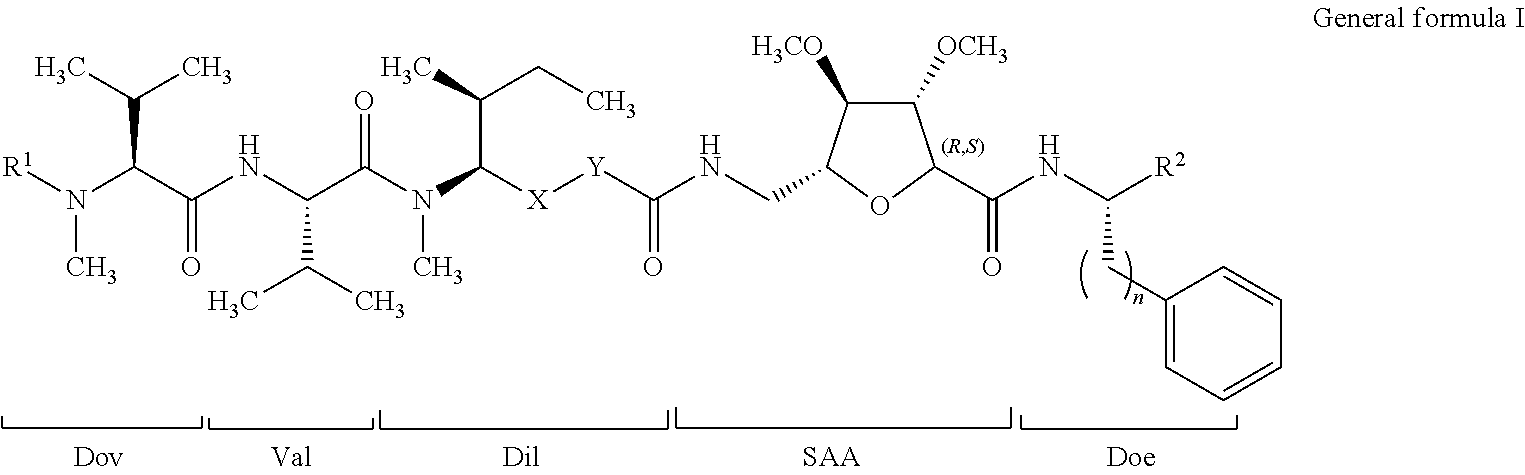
C1([OCH3])C([H3CO])C(CNC([Y][X]C(N(C(C(NC(C(N([R1])C)C(C)C)=O)C(C)C)=O)C)C(C)CC)=O)OC1C(NC([R2])CC1=CC=CC=C1)=O.[SAA].[Doe]
